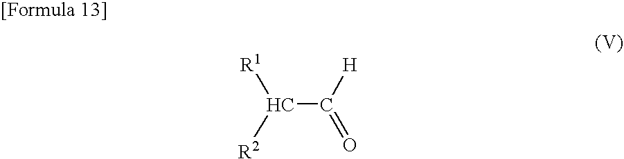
C(C([H])=O)([R2])[R1]
